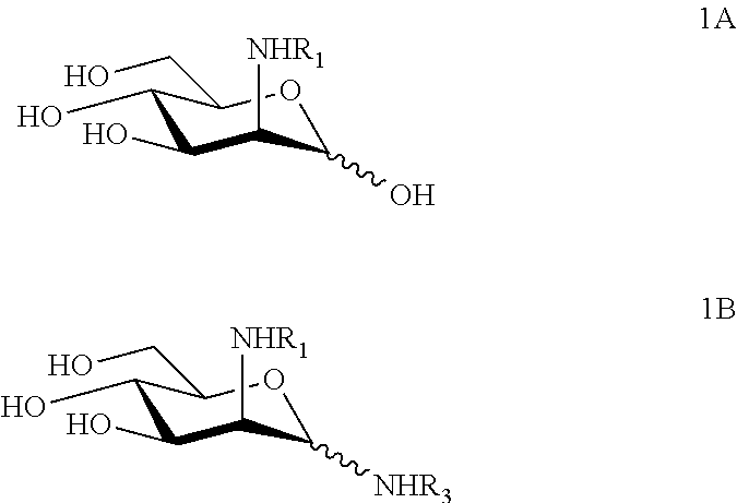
C1(O)C(O)C([NHR1])C(O)OC1CO.C1(O)C(O)C([NHR1])C([NHR3])OC1CO
